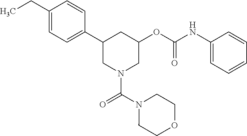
C1(CC)=CC=C(C2CN(C(N3CCOCC3)=O)CC(OC(=O)NC3=CC=CC=C3)C2)C=C1
